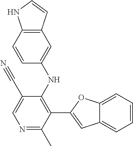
C12=C(C=CC(NC3=C(C4=CC5=CC=CC=C5O4)C(C)=NC=C3C#N)=C1)NC=C2
